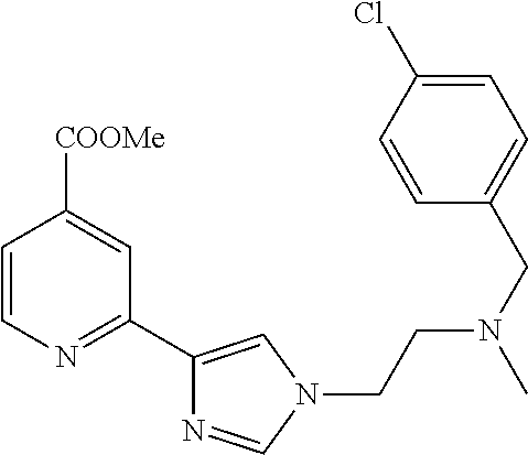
C1=CN=C(C2=CN(CCN(CC3=CC=C(Cl)C=C3)C)C=N2)C=C1[COOMe]
